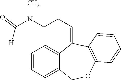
C1=CC=C2C(=C1)C(=CCCN(C([H])=O)C)C1=C(OC2)C=CC=C1
